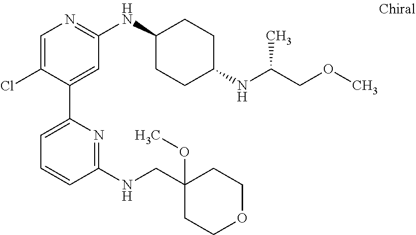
C1=C(Cl)C(C2=CC=CC(NCC3(OC)CCOCC3)=N2)=CC(NC2CCC(NC(COC)C)CC2)=N1
